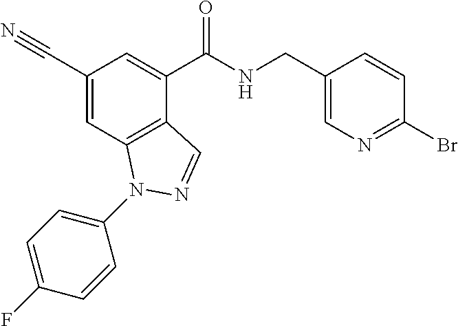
C1(C#N)=CC2=C(C(C(NCC3=CN=C(Br)C=C3)=O)=C1)C=NN2C1=CC=C(F)C=C1
